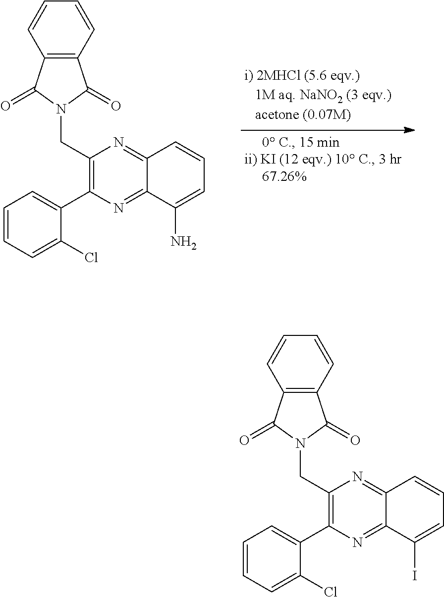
C12=C(C=CC=C1)C(=O)N(CC1=C(C3=CC=CC=C3Cl)N=C3C(=N1)C=CC=C3N)C2=O.C12=C(C=CC=C1)C(=O)N(CC1=C(C3=CC=CC=C3Cl)N=C3C(=N1)C=CC=C3I)C2=O
